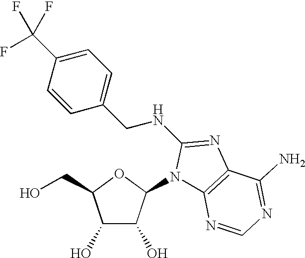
C1(O)C(O)C(N2C3=C(N=C2NCC2=CC=C(C(F)(F)F)C=C2)C(N)=NC=N3)OC1CO
